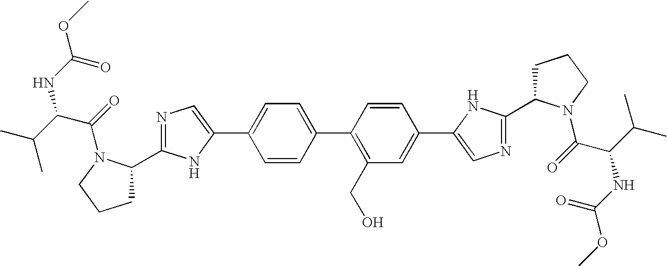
C1C(C2=NC=C(C3=CC=C(C4=C(CO)C=C(C5=CN=C(C6CCCN6C(C(C(C)C)NC(=O)OC)=O)N5)C=C4)C=C3)N2)N(C(=O)C(C(C)C)NC(OC)=O)CC1
